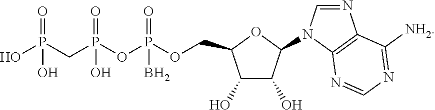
OP(CP(OP(OCC1C(O)C(O)C(N2C=NC3=C2N=CN=C3[NH2])O1)(=O)B)(=O)O)(=O)O
